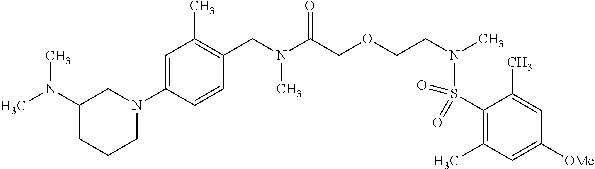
C1=C(N2CC(N(C)C)CCC2)C=CC(CN(C(COCCN(S(C2=C(C)C=C([OMe])C=C2C)(=O)=O)C)=O)C)=C1C
